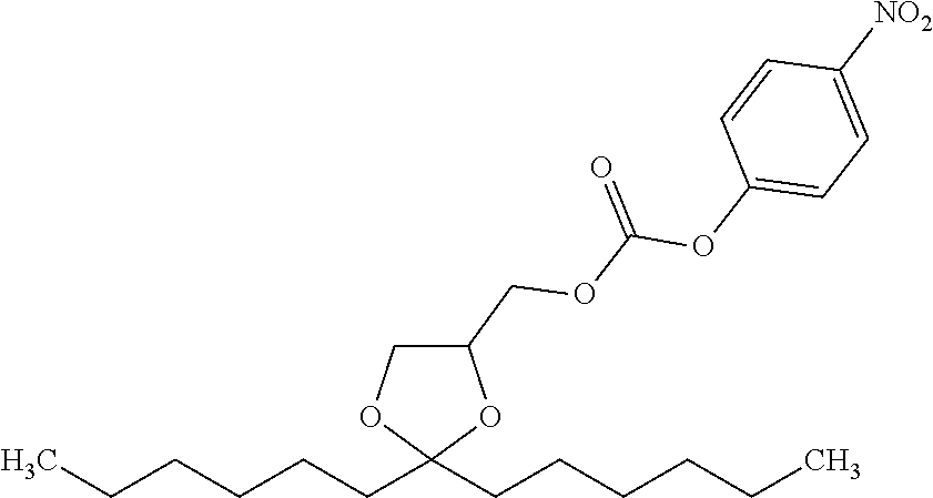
C(CCCCC1(CCCCCC)OC(COC(OC2=CC=C([NO2])C=C2)=O)CO1)C
